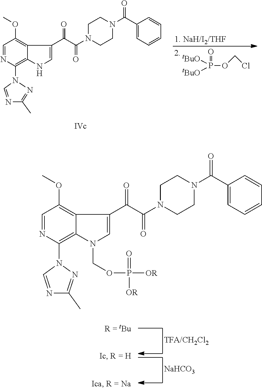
C1=NC(N2N=C(C)N=C2)=C2C(=C1OC)C(C(C(=O)N1CCN(C(C3=CC=CC=C3)=O)CC1)=O)=CN2.C(OP(=O)([tBuO])[tBuO])Cl.C1=NC(N2C=NC(C)=N2)=C2C(=C1OC)C(C(C(=O)N1CCN(C(C3=CC=CC=C3)=O)CC1)=O)=CN2COP(=O)([OR])[OR].[NaHCO3]
